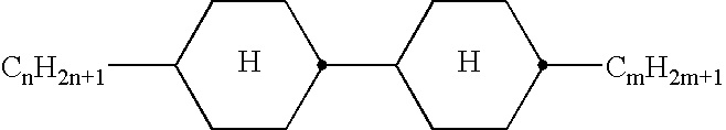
[H].[H].C1(C2CCC([CnH2n+1])CC2)CCC([CmH2m+1])CC1
